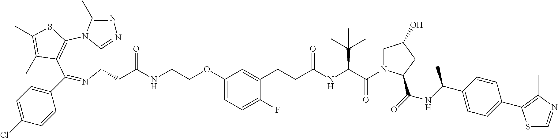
C1(CC(=O)NCCOC2=CC=C(F)C(CCC(NC(C(=O)N3CC(O)CC3C(=O)NC(C3=CC=C(C4=C(C)N=CS4)C=C3)C)C(C)(C)C)=O)=C2)C2=NN=C(C)N2C2=C(C(C3=CC=C(Cl)C=C3)=N1)C(C)=C(C)S2
